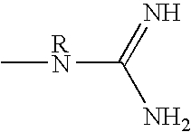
C[RN]C(=N)N
